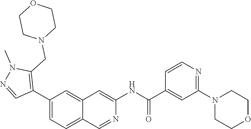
C1(C2=C(CN3CCOCC3)N(C)N=C2)=CC=C2C(=C1)C=C(NC(=O)C1=CC(N3CCOCC3)=NC=C1)N=C2
